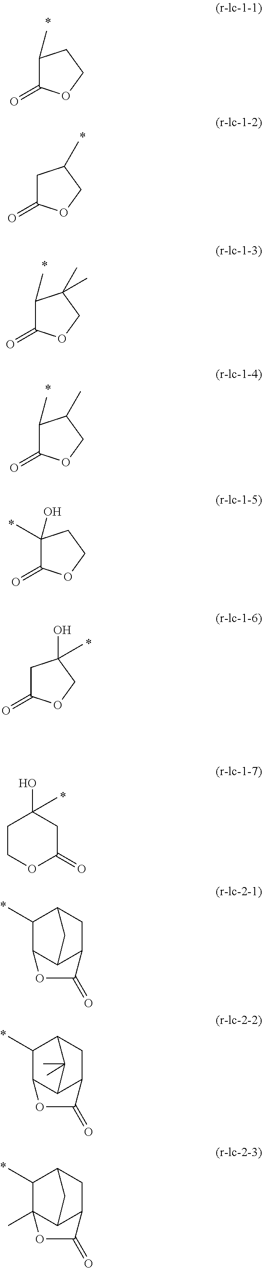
C1(C)C(=O)OCC1.C1C(=O)OCC1C.C1(C)C(=O)OCC1(C)C.C1(C)C(=O)OCC1C.C1(O)(C)C(=O)OCC1.C1C(=O)OCC1(O)C.C1(O)(C)CCOC(=O)C1.C12C(C)C3C(C(C1)C(=O)O3)C2.C12C(C)C3C(C(C1)C(=O)O3)C2(C)C.C12C(C)C3(C)C(C(C1)C(=O)O3)C2
